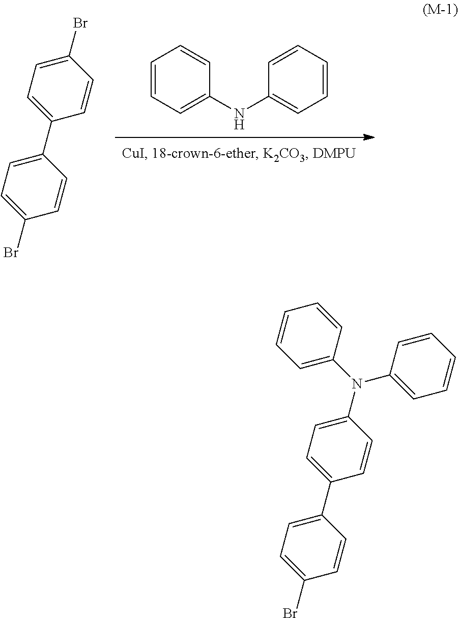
C1(N(C2=CC=CC=C2)C2=CC=CC=C2)=CC=C(C2=CC=C(Br)C=C2)C=C1.C1=CC=C(NC2=CC=CC=C2)C=C1.C1(Br)=CC=C(C2=CC=C(Br)C=C2)C=C1
